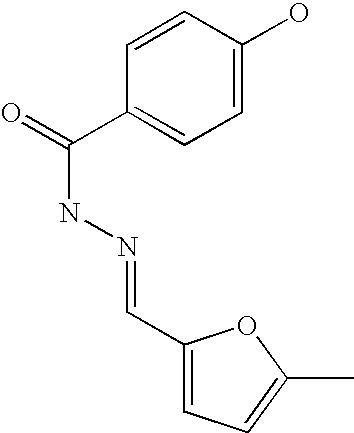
C1(C=NNC(=O)C2=CC=C(O)C=C2)=CC=C(C)O1
